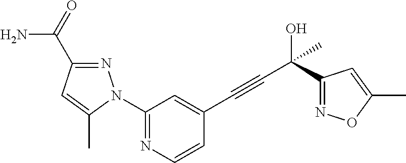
C1(N2N=C(C(N)=O)C=C2C)=NC=CC(C#CC(O)(C2=NOC(C)=C2)C)=C1
